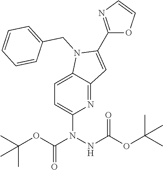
C(OC(N(NC(OC(C)(C)C)=O)C1=CC=C2C(=N1)C=C(C1=NC=CO1)N2CC1=CC=CC=C1)=O)(C)(C)C
